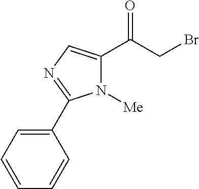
N1([Me])C(C(CBr)=O)=CN=C1C1=CC=CC=C1
